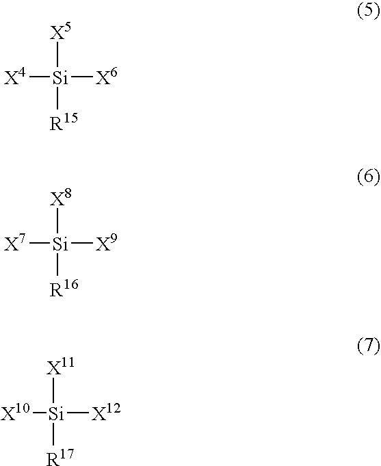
[X5][Si]([R15])([X6])[X4].[X8][Si]([R16])([X9])[X7].[X11][Si]([R17])([X12])[X10]
